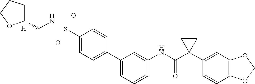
NCC1CCCO1.O.O.C1(C2=CC=C(S)C=C2)=CC=CC(NC(C2(C3=CC4=C(C=C3)OCO4)CC2)=O)=C1.[H]
